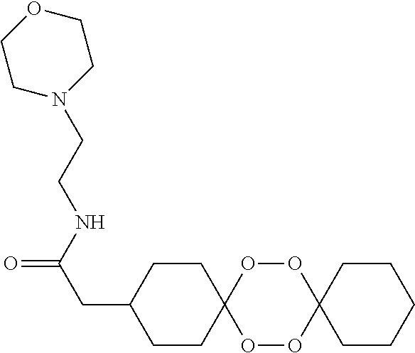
C1CC2(CCC1)OOC1(OO2)CCC(CC(NCCN2CCOCC2)=O)CC1
